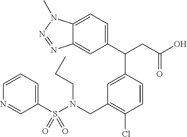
N1=CC(S(N(CC2=C(Cl)C=CC(C(C3=CC=C4C(=C3)N=NN4C)CC(O)=O)=C2)CCC)(=O)=O)=CC=C1
